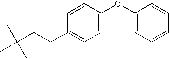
C1=C(OC2=CC=CC=C2)C=CC(CCC(C)(C)C)=C1
